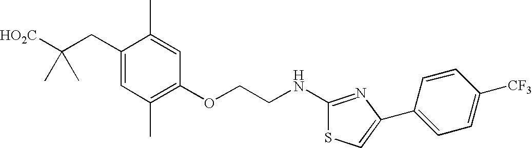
C1(CC([HO2C])(C)C)=CC(C)=C(OCCNC2=NC(C3=CC=C([CF3])C=C3)=CS2)C=C1C
